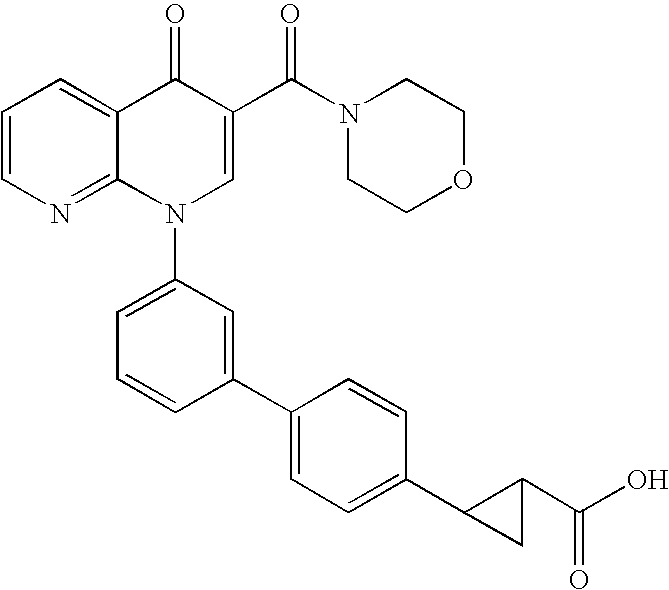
C1=CN=C2C(=C1)C(=O)C(C(N1CCOCC1)=O)=CN2C1=CC=CC(C2=CC=C(C3CC3C(O)=O)C=C2)=C1
